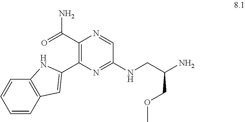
C1=CC2=C(C=C1)NC(C1=C(C(=O)N)N=CC(NCC(N)COC)=N1)=C2
